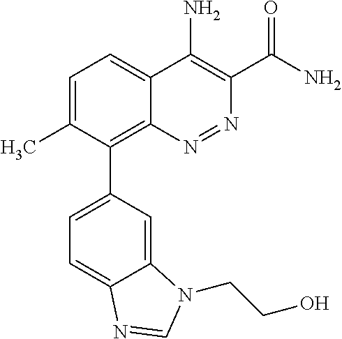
C1=C(C)C(C2=CC=C3C(=C2)N(CCO)C=N3)=C2C(=C1)C(N)=C(C(N)=O)N=N2
